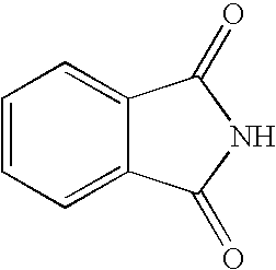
C1=CC=C2C(=C1)C(=O)NC2=O
